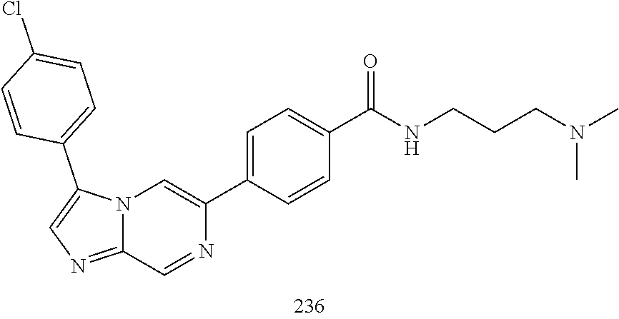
C12=NC=C(C3=CC=C(Cl)C=C3)N1C=C(C1=CC=C(C(=O)NCCCN(C)C)C=C1)N=C2
